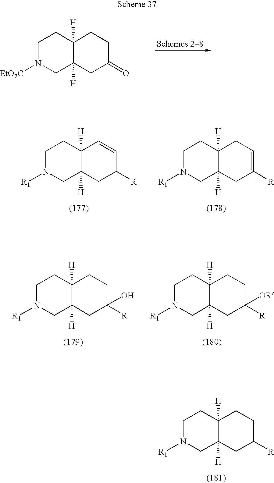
C1N([EtO2C])CC2([H])C([H])(C1)CCC(=O)C2.C1N([R1])CC2([H])C([H])(C1)C=CC([R])C2.C1N([R1])CC2([H])C([H])(C1)CC=C([R])C2.C1N([R1])CC2([H])C([H])(C1)CCC([R])(O)C2.C1N([R1])CC2([H])C([H])(C1)CCC([OR])([R])C2.C1N([R1])CC2([H])C([H])(C1)CCC([R])C2
